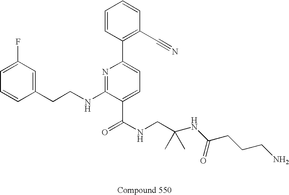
C1=CC(CCNC2=NC(C3=C(C#N)C=CC=C3)=CC=C2C(NCC(C)(C)NC(CCCN)=O)=O)=CC(F)=C1
